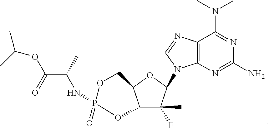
C12=C(N=C(N)N=C1N(C)C)N(C1C(C)(F)C3C(O1)COP(=O)(NC(C(=O)OC(C)C)C)O3)C=N2
